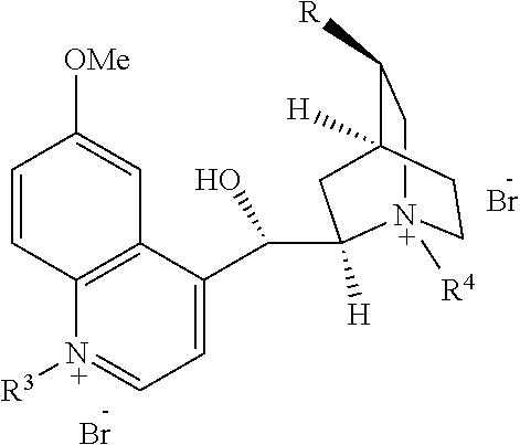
Br.Br.C1=C(C(C2([H])[N+]3([R4])CCC([H])(C([R])C3)C2)O)C2=C([N+]([R3])=C1)C=CC([OMe])=C2
